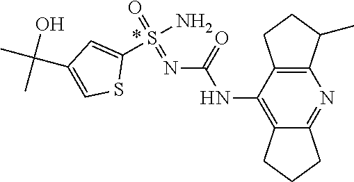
C1(NC(=O)N=S(=O)(N)C2=CC(C(C)(O)C)=CS2)=C2CCCC2=NC2=C1CCC2C
